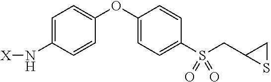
C1=C(N[X])C=CC(OC2=CC=C(S(CC3CS3)(=O)=O)C=C2)=C1
